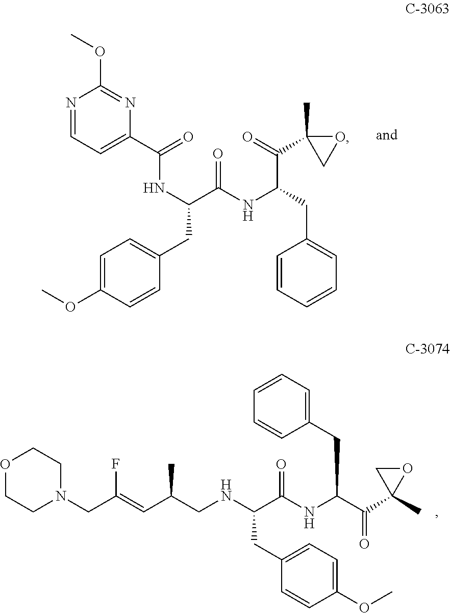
C1=C(OC)C=CC(CC(C(NC(CC2=CC=CC=C2)C(=O)C2(C)CO2)=O)NC(C2=CC=NC(OC)=N2)=O)=C1.C(C(=CC(CNC(C(NC(C(C1(C)OC1)=O)CC1=CC=CC=C1)=O)CC1=CC=C(OC)C=C1)C)F)N1CCOCC1
